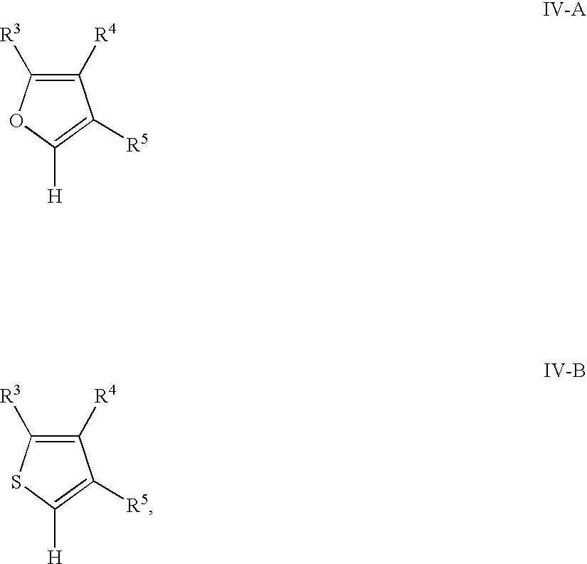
C1([R3])=C([R4])C([R5])=C([H])O1.C1([R3])=C([R4])C([R5])=C([H])S1
